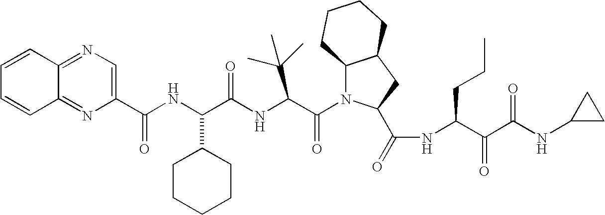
C1(C(NC(C(NC(C(N2C3C(CC2C(=O)NC(C(C(NC2CC2)=O)=O)CCC)CCCC3)=O)C(C)(C)C)=O)C2CCCCC2)=O)=CN=C2C(=N1)C=CC=C2
